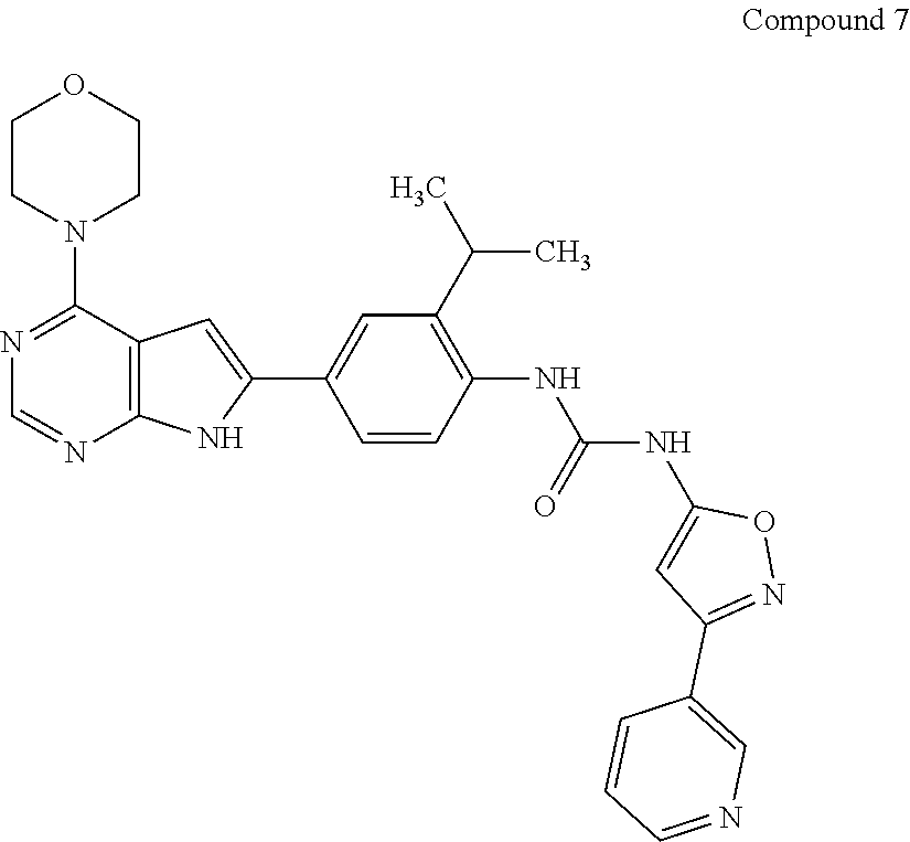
C1CN(C2=NC=NC3=C2C=C(C2=CC(C(C)C)=C(NC(NC4=CC(C5=CN=CC=C5)=NO4)=O)C=C2)N3)CCO1
